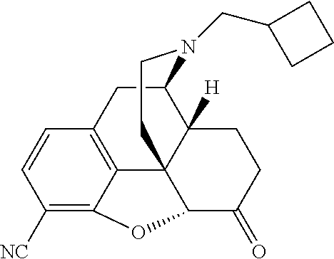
C1([NC])=C2C3=C(C=C1)CC1C4([H])C3(C(C(=O)CC4)O2)CCN1CC1CCC1
